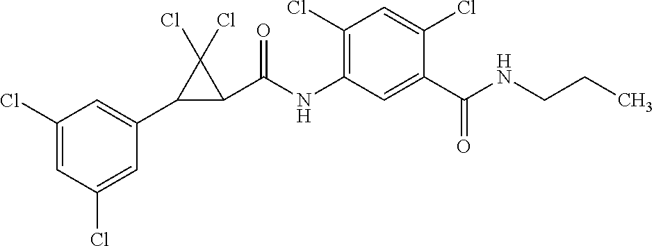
C1(Cl)=CC(Cl)=CC(C2C(C(NC3=C(Cl)C=C(Cl)C(C(NCCC)=O)=C3)=O)C2(Cl)Cl)=C1
